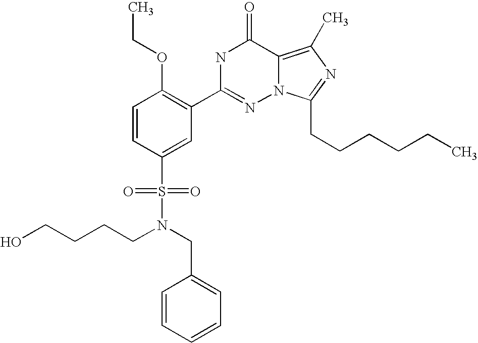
C1=CC(S(N(CCCCO)CC2=CC=CC=C2)(=O)=O)=CC(C2=NN3C(=C(C)N=C3CCCCCC)C(=O)N2)=C1OCC
